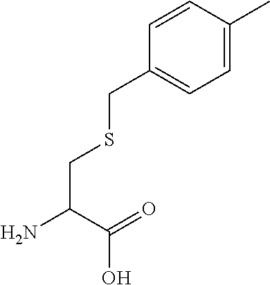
C(C(=O)O)(N)CSCC1=CC=C(C)C=C1
